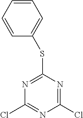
C1=CC=CC(SC2=NC(Cl)=NC(Cl)=N2)=C1
